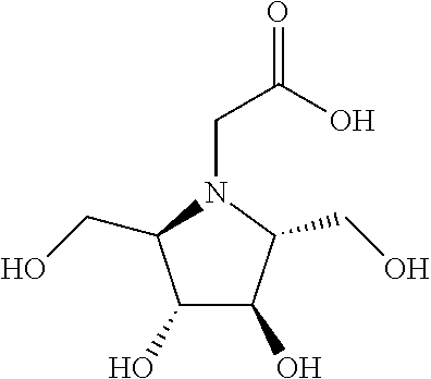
C1(O)C(O)C(CO)N(CC(=O)O)C1CO
